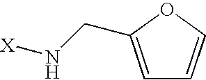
C1=C(CN[X])OC=C1
